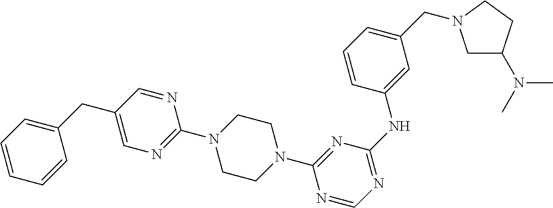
C1(CC2=CN=C(N3CCN(C4=NC(NC5=CC(CN6CC(N(C)C)CC6)=CC=C5)=NC=N4)CC3)N=C2)=CC=CC=C1
